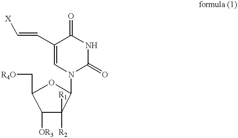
C1([OR3])C([R2])([R1])C(N2C(=O)NC(=O)C(C=C[X])=C2)OC1C[R4O]
